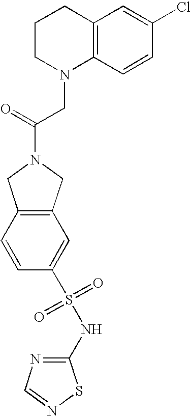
C1=CC(S(NC2=NC=NS2)(=O)=O)=CC2=C1CN(C(=O)CN1C3=C(CCC1)C=C(Cl)C=C3)C2
